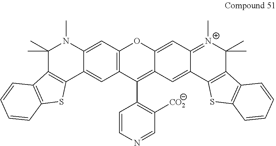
C12=C(C=C3C(=C1)C1=C(C(C)(C)N3C)C3=C(S1)C=CC=C3)OC1=CC3=[N+](C)C(C)(C)C4=C(C3=CC1=C2C1=C([CO2])C=NC=C1)SC1=C4C=CC=C1
